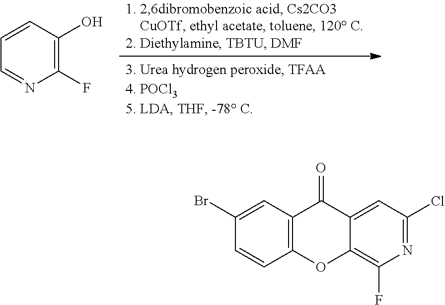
C1(F)=C(O)C=CC=N1.C12=C(C=C(Br)C=C1)C(=O)C1=CC(Cl)=NC(F)=C1O2
